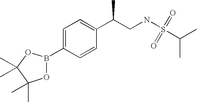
C1=C(B2OC(C)(C)C(C)(C)O2)C=CC(C(CNS(C(C)C)(=O)=O)C)=C1
